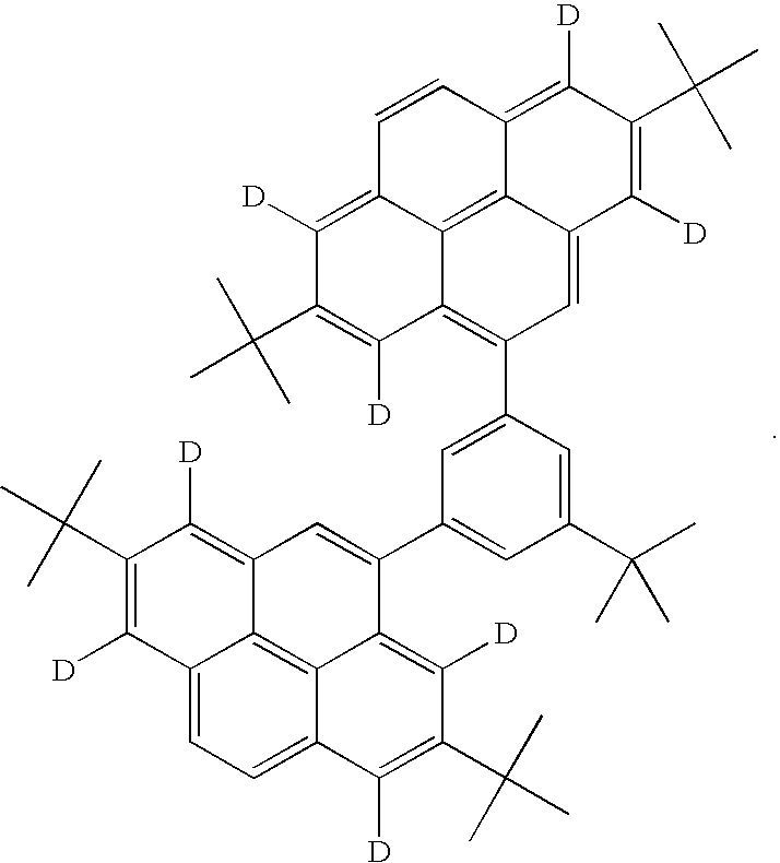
C1(C(C)(C)C)=C([D])C2=CC=C3C4=C2C(=C1[D])C=C(C1=CC(C(C)(C)C)=CC(C2=C5C6=C7C(=C2)C([D])=C(C(C)(C)C)C([D])=C7C=CC6=C([D])C(C(C)(C)C)=C5[D])=C1)C4=C([D])C(C(C)(C)C)=C3[D]
